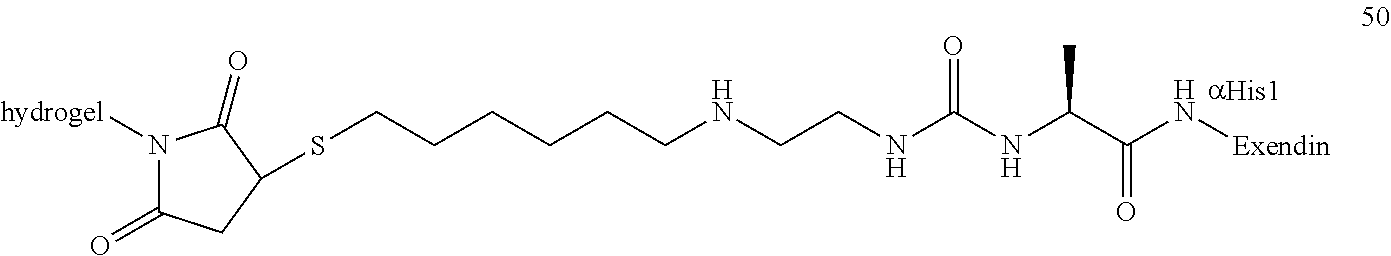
S(CCCCCCNCCNC(NC(C(N[Exendin])=O)C)=O)C1CC(=O)N([hydrogel])C1=O
